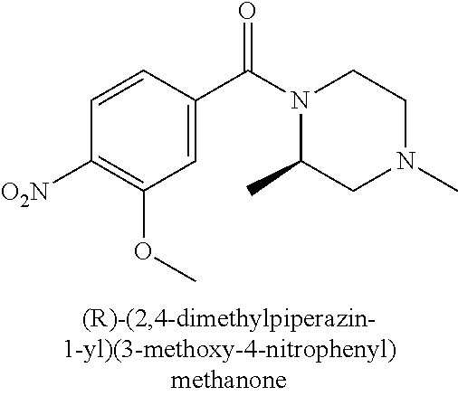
C1=C(C(=O)N2C(C)CN(C)CC2)C=CC([O2N])=C1OC
